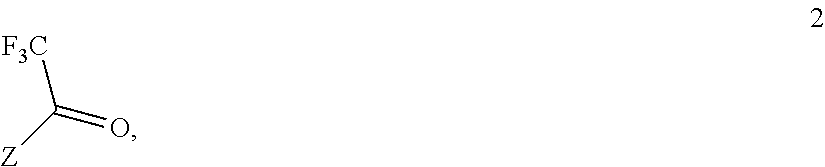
O=C([Z])[F3C]
